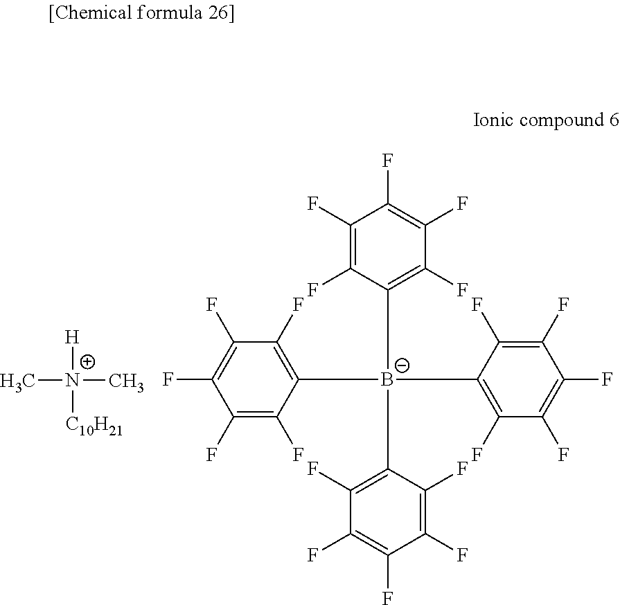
C1(F)=C([B-](C2=C(F)C(F)=C(F)C(F)=C2F)(C2=C(F)C(F)=C(F)C(F)=C2F)C2=C(F)C(F)=C(F)C(F)=C2F)C(F)=C(F)C(F)=C1F.[H][N+]([C10H21])(C)C
